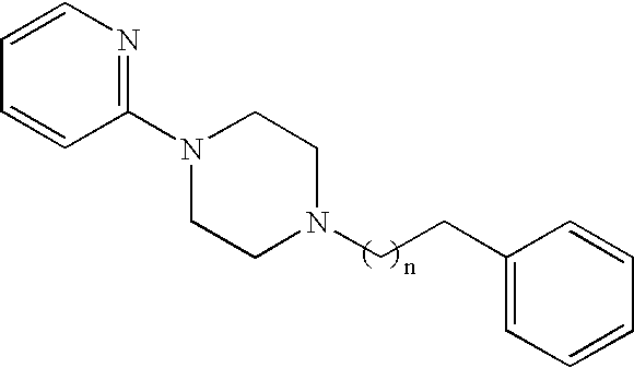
C1(CCN2CCN(C3=NC=CC=C3)CC2)=CC=CC=C1
